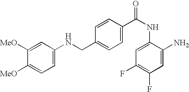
[MeO]C1=CC=C(NCC2=CC=C(C(NC3=CC(F)=C(F)C=C3N)=O)C=C2)C=C1[MeO]
